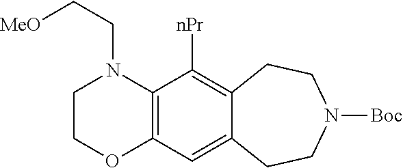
C1COC2=C(N1CC[OMe])C([nPr])=C1C(=C2)CCN([Boc])CC1
